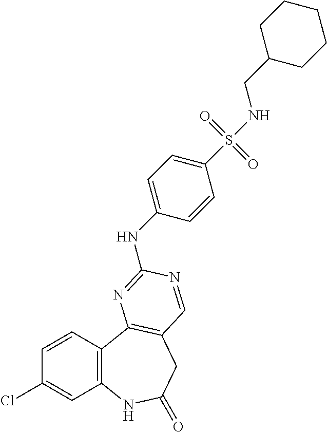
C1(Cl)=CC2=C(C=C1)C1=C(CC(=O)N2)C=NC(NC2=CC=C(S(NCC3CCCCC3)(=O)=O)C=C2)=N1
